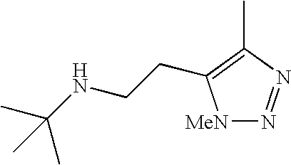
[MeN]1N=NC(C)=C1CCNC(C)(C)C
